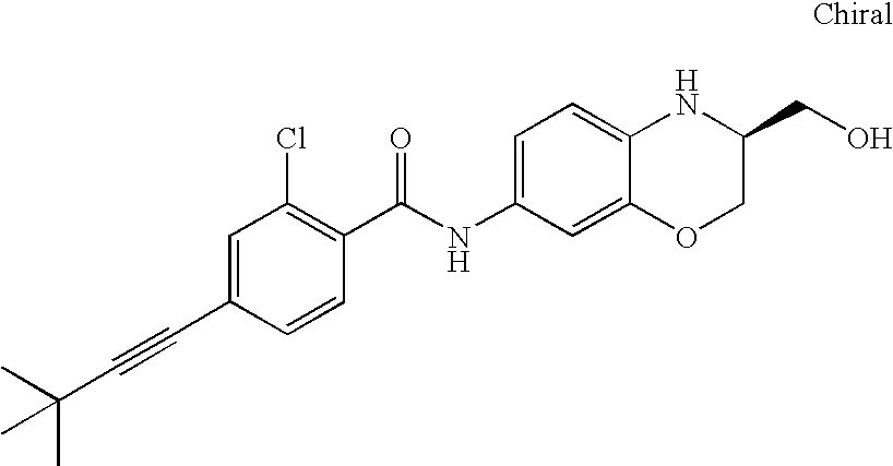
C1(C#CC(C)(C)C)=CC(Cl)=C(C(NC2=CC=C3C(=C2)OCC(CO)N3)=O)C=C1
